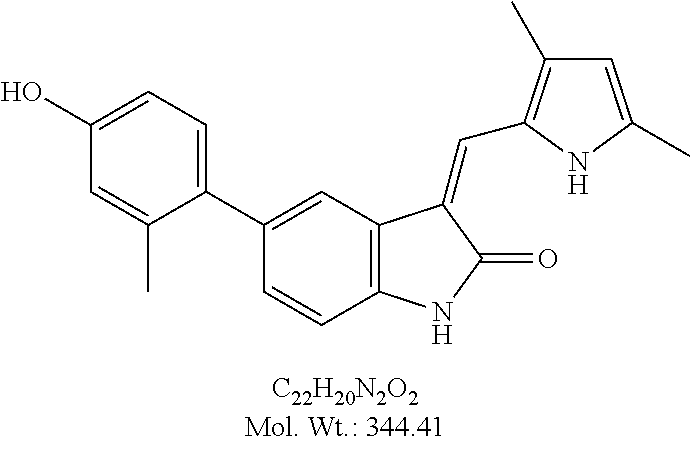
C1(C2=CC3=C(C=C2)NC(=O)C3=CC2=C(C)C=C(C)N2)=CC=C(O)C=C1C
